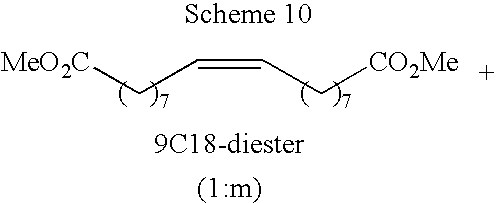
C(=CC[CO2Me])C[MeO2C].[9C18-diester]
